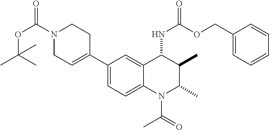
C1(C2=CCN(C(OC(C)(C)C)=O)CC2)=CC=C2C(=C1)C(NC(=O)OCC1=CC=CC=C1)C(C)C(C)N2C(C)=O
